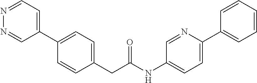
C1(C2=CC=C(CC(NC3=CC=C(C4=CC=CC=C4)N=C3)=O)C=C2)=CC=NN=C1
